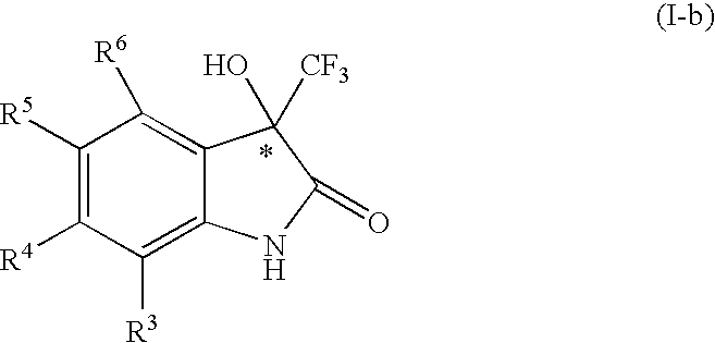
C1([R5])=C([R4])C([R3])=C2C(=C1[R6])C(O)([CF3])C(=O)N2
